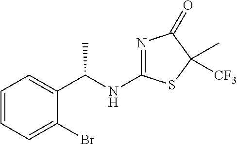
C1=CC=C(Br)C(C(NC2=NC(=O)C(C)([CF3])S2)C)=C1
